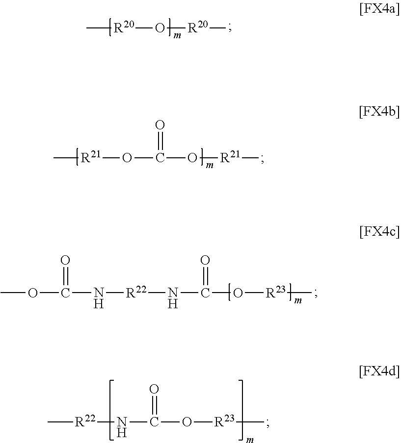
C[R20]O[R20]C.C[R21]OC(O[R21]C)=O.COC(N[R22]NC(O[R23]C)=O)=O.C[R22]NC(O[R23]C)=O
